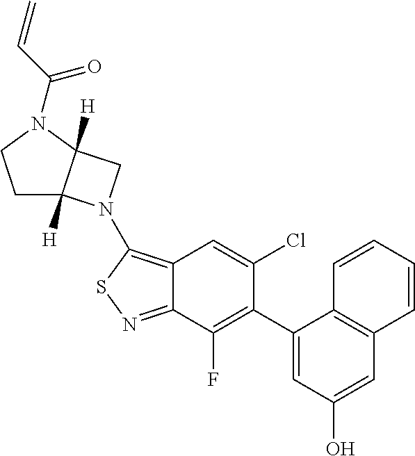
C12=C(N3C4([H])CCN(C(=O)C=C)C4([H])C3)SN=C1C(F)=C(C1=CC(O)=CC3=C1C=CC=C3)C(Cl)=C2
